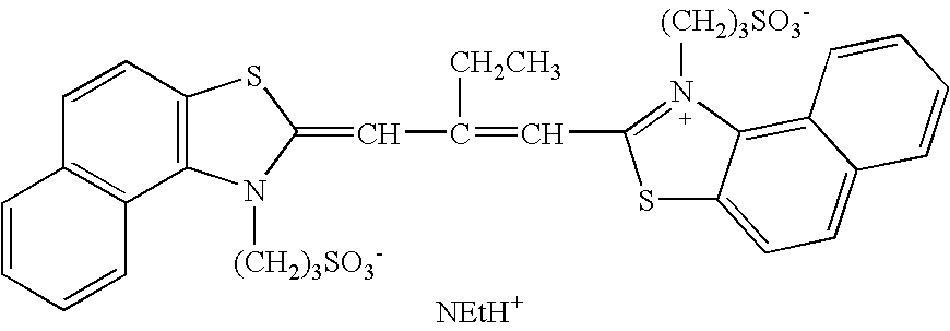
C12=C(C=CC3=C1C=CC=C3)SC(=CC(=CC1=N([(CH2)3SO3-])C3=C4C(=CC=C3S1)C=CC=C4)[CH2CH3])N2[(CH2)3SO3-].[NEtH+]
